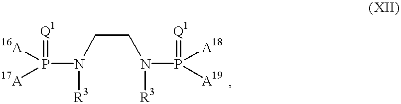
P(=[Q1])(N(CCN([R3])P([A19])([A18])=[Q1])[R3])([16A])[17A]
